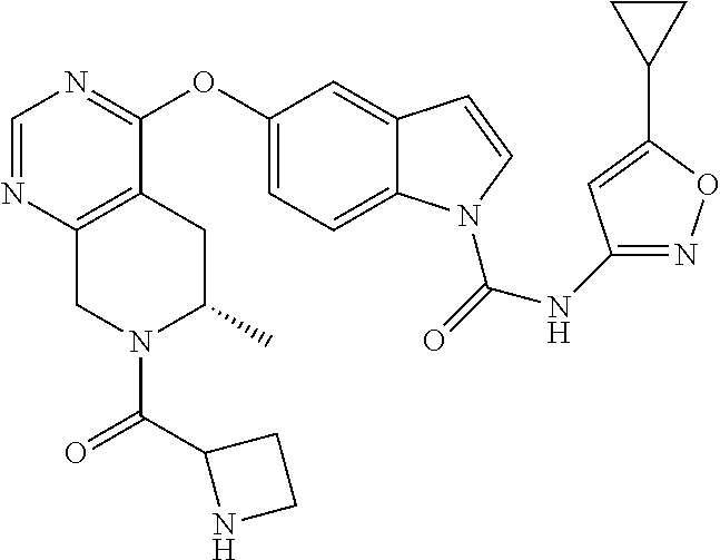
O(C1=CC=C2C(=C1)C=CN2C(=O)NC1=NOC(C2CC2)=C1)C1=NC=NC2=C1CC(C)N(C(=O)C1NCC1)C2
